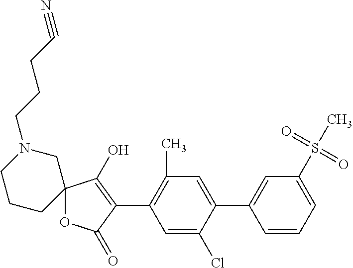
C12(OC(=O)C(C3=C(C)C=C(C4=CC(S(C)(=O)=O)=CC=C4)C(Cl)=C3)=C1O)CN(CCCC#N)CCC2
